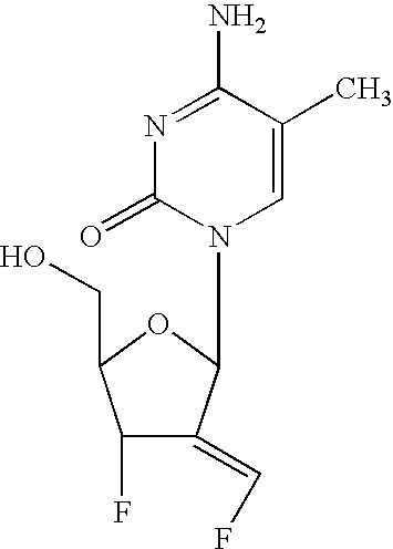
C1=C(C)C(N)=NC(=O)N1C1C(=CF)C(F)C(CO)O1
